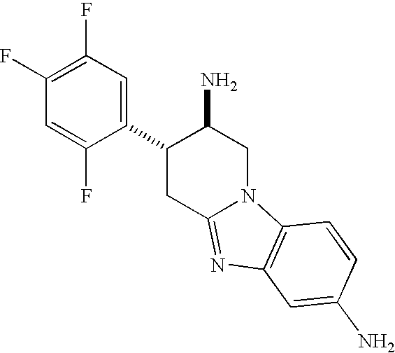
C1(C2CC3=NC4=C(N3CC2N)C=CC(N)=C4)=CC(F)=C(F)C=C1F
